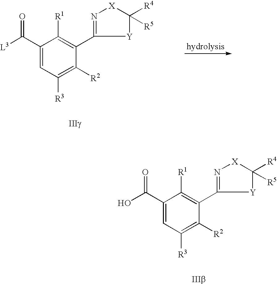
C(C1=CC([R3])=C([R2])C(C2=N[X]C([R4])([R5])[Y]2)=C1[R1])(=O)O.C(C1=CC([R3])=C([R2])C(C2=N[X]C([R4])([R5])[Y]2)=C1[R1])(=O)[L3]
